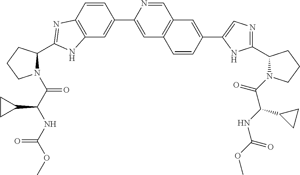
C12=C(C=CC(C3=CC4=C(C=N3)C=C(C3=CN=C(C5N(C(C(NC(=O)OC)C6CC6)=O)CCC5)N3)C=C4)=C1)N=C(C1N(C(C(NC(OC)=O)C3CC3)=O)CCC1)N2
